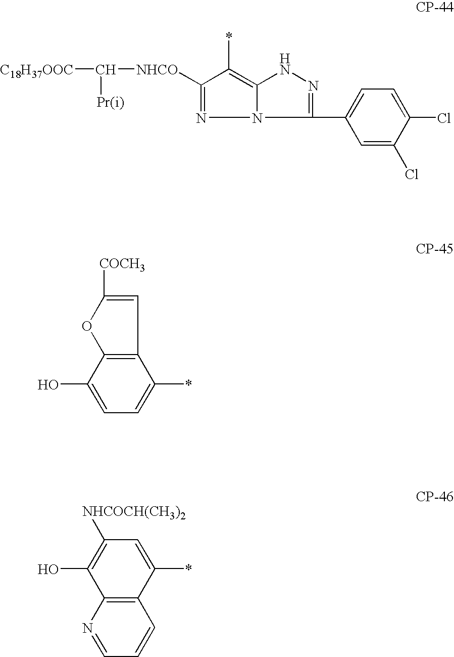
C1([NHCO]C([Pr])[C18H37OOC])=NN2C(=C1*)NN=C2C1=CC=C(Cl)C(Cl)=C1.C12=C(C(O)=CC=C1*)OC([COCH3])=C2.C12=C(N=CC=C1)C(O)=C([NHCOCH(CH3)2])C=C2*
